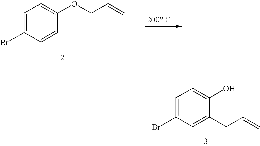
C1=C(Br)C=CC(OCC=C)=C1.C1=C(Br)C=C(CC=C)C(O)=C1
